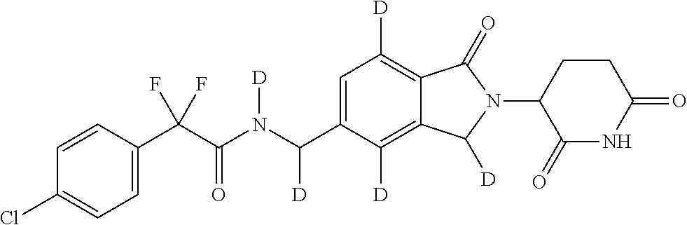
C1=CC(C(C(N(C(C2=CC([D])=C3C(=C2[D])C([D])N(C2C(=O)NC(=O)CC2)C3=O)[D])[D])=O)(F)F)=CC=C1Cl
